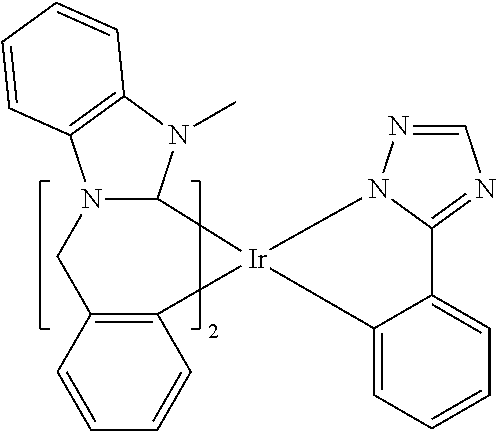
C12=C(C=CC=C1)CN1C(N(C)C3=C1C=CC=C3)[Ir]21N2N=CN=C2C2=CC=CC=C21
